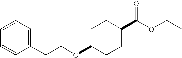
C1=CC=C(CCOC2CCC(C(OCC)=O)CC2)C=C1
